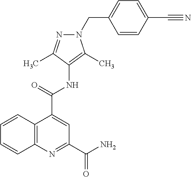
C1=CC2=C(C=C1)N=C(C(N)=O)C=C2C(=O)NC1=C(C)N(CC2=CC=C(C#N)C=C2)N=C1C
